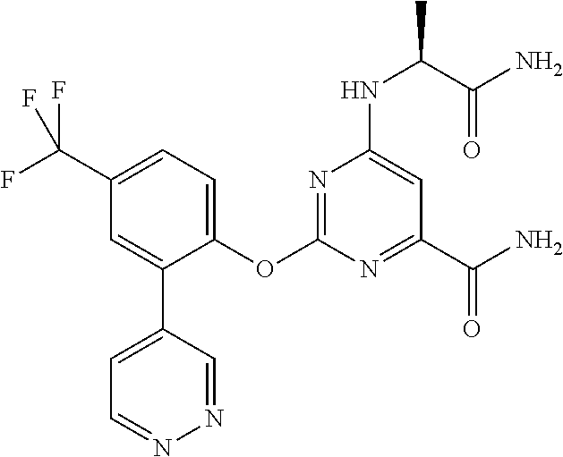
O(C1=NC(NC(C(=O)N)C)=CC(C(N)=O)=N1)C1=CC=C(C(F)(F)F)C=C1C1=CC=NN=C1
